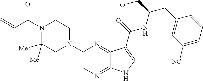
C1(N2CCN(C(C=C)=O)C([Me])([Me])C2)=CN=C2C(=N1)C(C(=O)NC(CC1=CC([NC])=CC=C1)CO)=CN2
